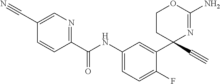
C1(C(NC2=CC=C(F)C(C3(C#C)N=C(N)OCC3)=C2)=O)=NC=C(C#N)C=C1
